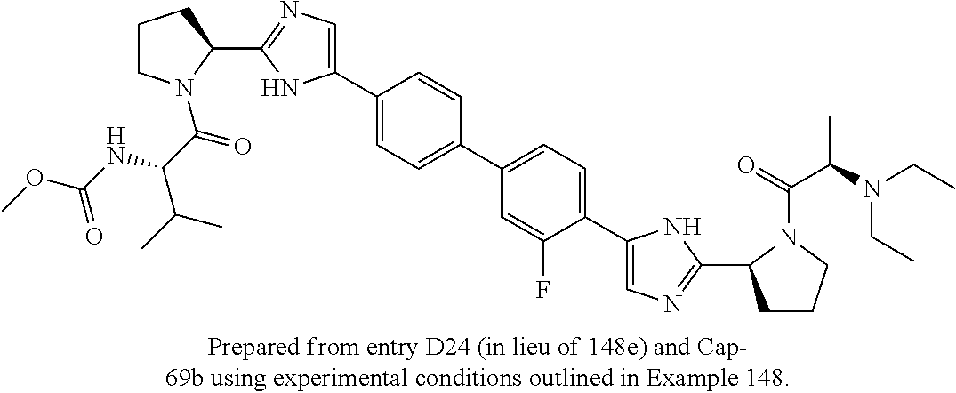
C1CN(C(C(NC(OC)=O)C(C)C)=O)C(C2=NC=C(C3=CC=C(C4=CC=C(C5=CN=C(C6CCCN6C(=O)C(N(CC)CC)C)N5)C(F)=C4)C=C3)N2)C1
